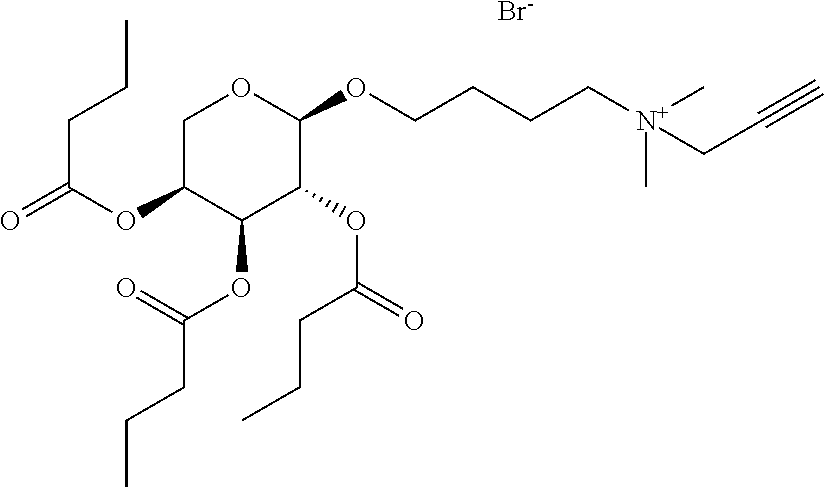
C[N+](C)(CC#C)CCCCOC1OCC(OC(=O)CCC)C(OC(CCC)=O)C1OC(CCC)=O.[Br-]
